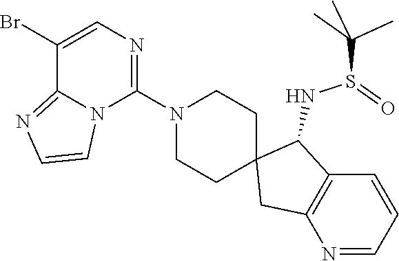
C12(CCN(C3=NC=C(Br)C4=NC=CN34)CC1)CC1=C(C2NS(C(C)(C)C)=O)C=CC=N1
